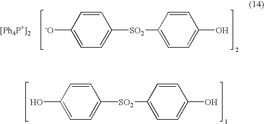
C1([-O])=CC=C([SO2]C2=CC=C(O)C=C2)C=C1.[[Ph4P+]2].C1(O)=CC=C([SO2]C2=CC=C(O)C=C2)C=C1
